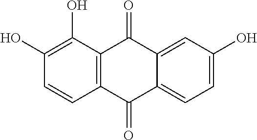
C12=C(C(O)=C(O)C=C1)C(=O)C1=CC(O)=CC=C1C2=O
